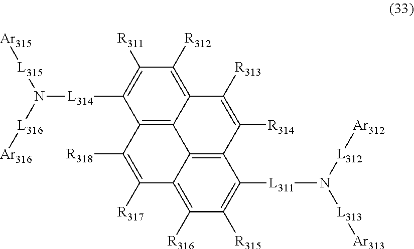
C1([L314]N([L315][Ar315])[L316][Ar316])=C([R311])C([R312])=C2C3=C1C([R318])=C([R317])C1=C([R316])C([R315])=C([L311]N([L313][Ar313])[L312][Ar312])C(=C31)C([R314])=C2[R313]
